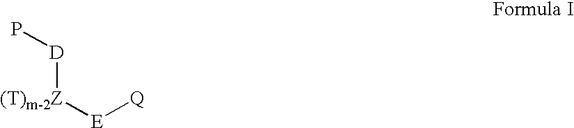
[(T)m-2Z]([D]P)[E][Q]
